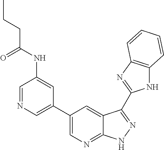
N1C2=C(N=C1C1=NNC3=NC=C(C4=CN=CC(NC(CCC)=O)=C4)C=C31)C=CC=C2
